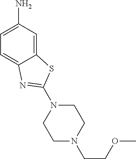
C12=CC(N)=CC=C1N=C(N1CCN(CCOC)CC1)S2
